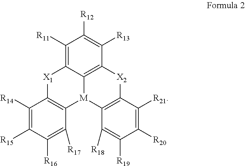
C1([R11])=C2C3=C(C([R13])=C1[R12])[X2]C1=C([M]3C3=C([X1]2)C([R14])=C([R15])C([R16])=C3[R17])C([R18])=C([R19])C([R20])=C1[R21]
